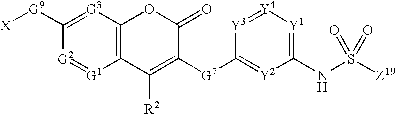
[G3]1=C([G9][X])[G2]=[G1]C2=C1OC(=O)C([G7]C1=[Y2]C(NS([Z19])(=O)=O)=[Y1][Y4]=[Y3]1)=C2[R2]
